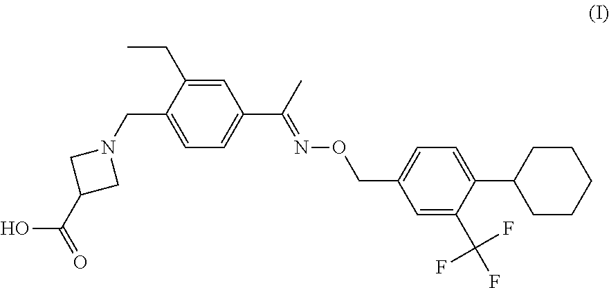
C1=C(C(F)(F)F)C(C2CCCCC2)=CC=C1CON=C(C1=CC=C(CN2CC(C(=O)O)C2)C(CC)=C1)C
